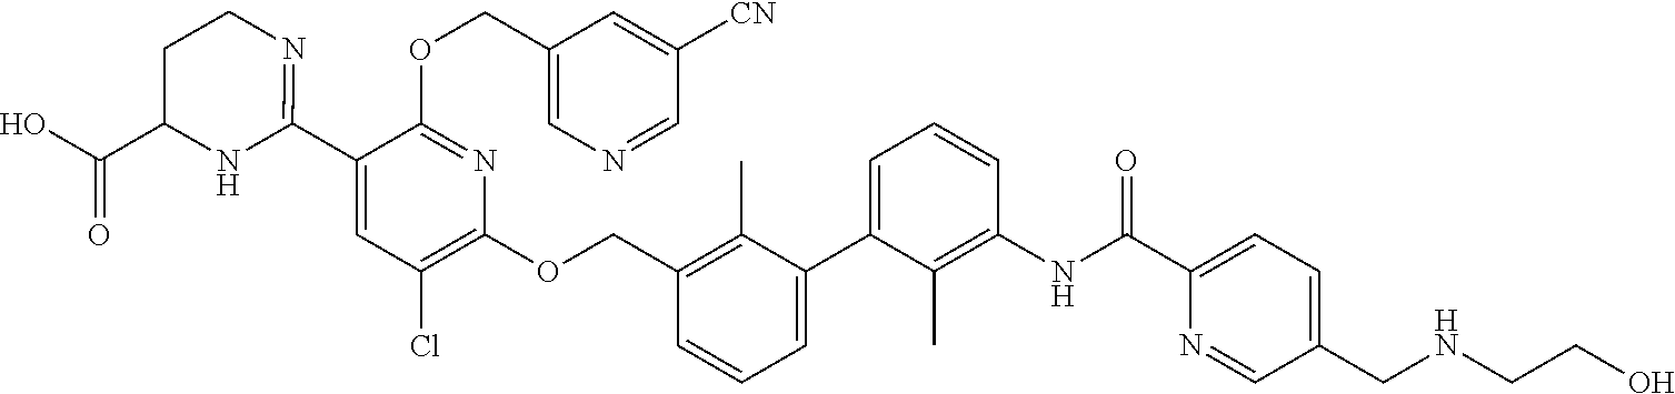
C1=C(C2=CC=CC(COC3=C(Cl)C=C(C4=NCCC(C(=O)O)N4)C(OCC4=CN=CC([CN])=C4)=N3)=C2C)C(C)=C(NC(C2=CC=C(CNCCO)C=N2)=O)C=C1
